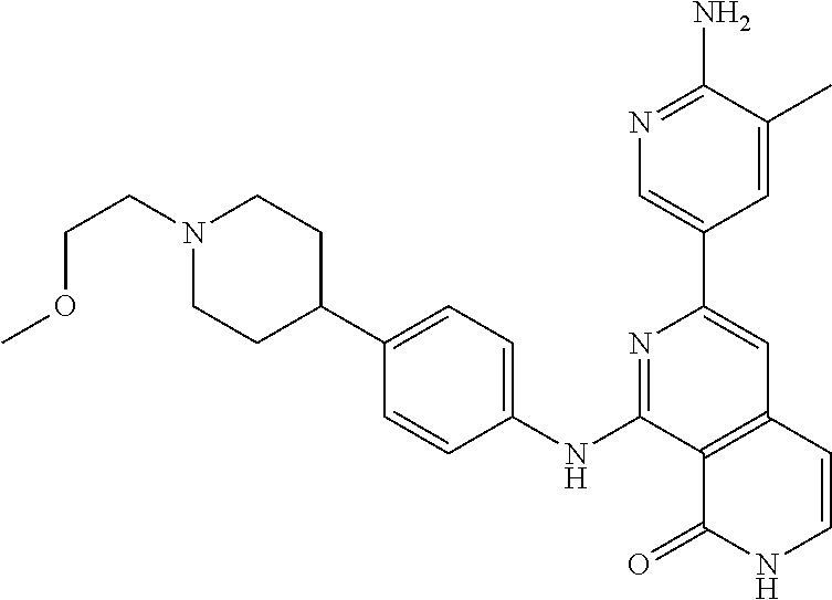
C12=C(C=CNC1=O)C=C(C1=CN=C(N)C(C)=C1)N=C2NC1=CC=C(C2CCN(CCOC)CC2)C=C1
